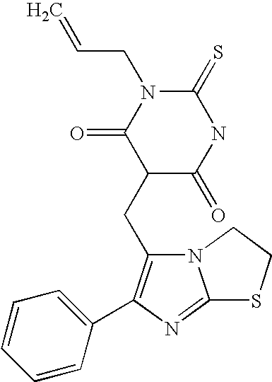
C1(=S)N(CC=C)C(=O)C(CC2=C(C3=CC=CC=C3)N=C3N2CCS3)C(=O)N1
